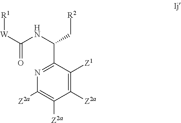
N1=C(C(NC([W][R1])=O)C[R2])C([Z1])=C([Z2a])C([Z2a])=C1[Z2a]
